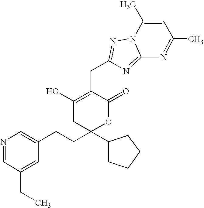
C1(O)=C(CC2=NN3C(=N2)N=C(C)C=C3C)C(=O)OC(CCC2=CN=CC(CC)=C2)(C2CCCC2)C1
